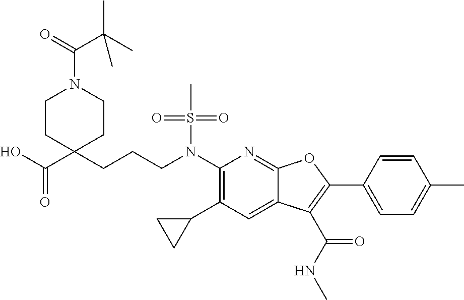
N(C1=C(C2CC2)C=C2C(=N1)OC(C1=CC=C(C)C=C1)=C2C(NC)=O)(S(C)(=O)=O)CCCC1(C(O)=O)CCN(C(=O)C(C)(C)C)CC1
